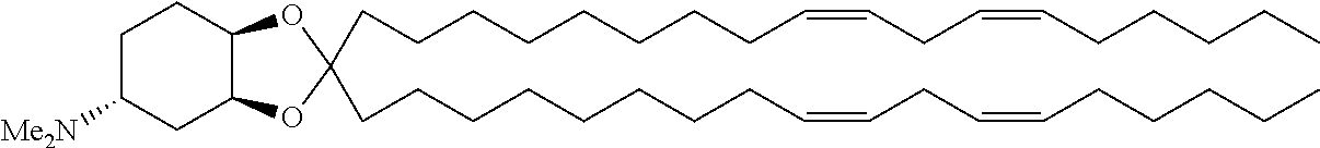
C12C(OC(CCCCCCCCC=CCC=CCCCCC)(CCCCCCCCC=CCC=CCCCCC)O1)CCC([Me2N])C2
